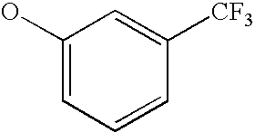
C1(O)=CC=CC([CF3])=C1
